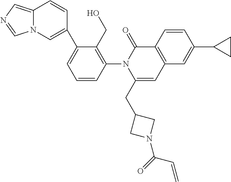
C1=CC(N2C(CC3CN(C(=O)C=C)C3)=CC3=C(C2=O)C=CC(C2CC2)=C3)=C(CO)C(C2=CN3C(=CN=C3)C=C2)=C1
